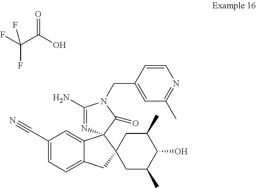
C1(C#N)=CC=C2C(=C1)C1(C3(C2)CC(C)C(O)C(C)C3)N=C(N)N(CC2=CC(C)=NC=C2)C1=O.C(C(O)=O)(F)(F)F
